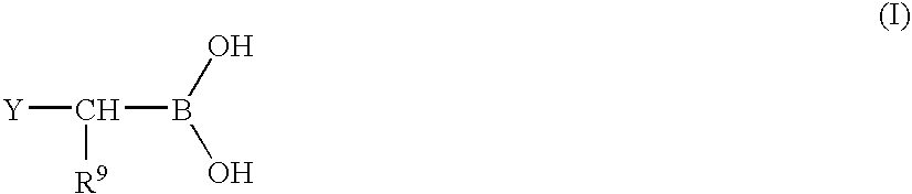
B(C([Y])[R9])(O)O
